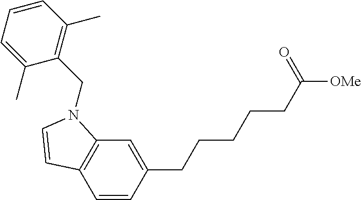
C1(CCCCCC([OMe])=O)=CC2=C(C=C1)C=CN2CC1=C(C)C=CC=C1C
